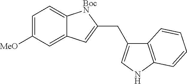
C12=C(NC=C1CC1=CC3=CC([MeO])=CC=C3[BocN]1)C=CC=C2
